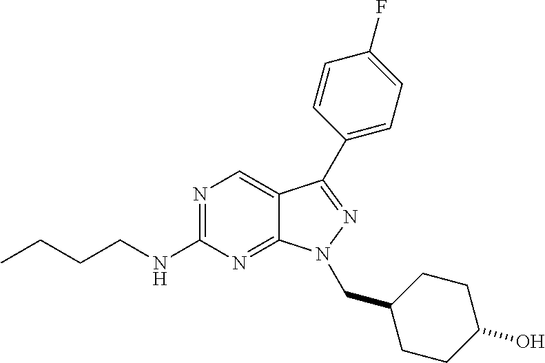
N1=C(NCCCC)N=C2C(=C1)C(C1=CC=C(F)C=C1)=NN2CC1CCC(O)CC1
